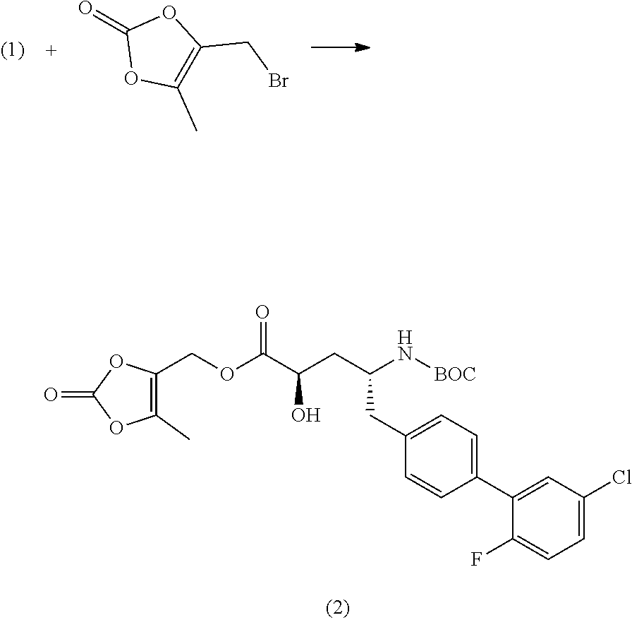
O=C1OC(C)=C(CBr)O1.C(CC1=CC=C(C2=CC(Cl)=CC=C2F)C=C1)(N[BOC])CC(C(OCC1=C(C)OC(=O)O1)=O)O
